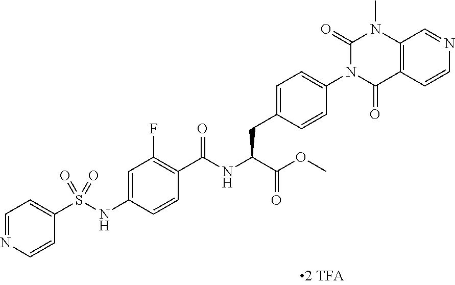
C12=C(C=CN=C1)C(=O)N(C1=CC=C(CC(C(=O)OC)NC(=O)C3=C(F)C=C(NS(C4=CC=NC=C4)(=O)=O)C=C3)C=C1)C(=O)N2C
